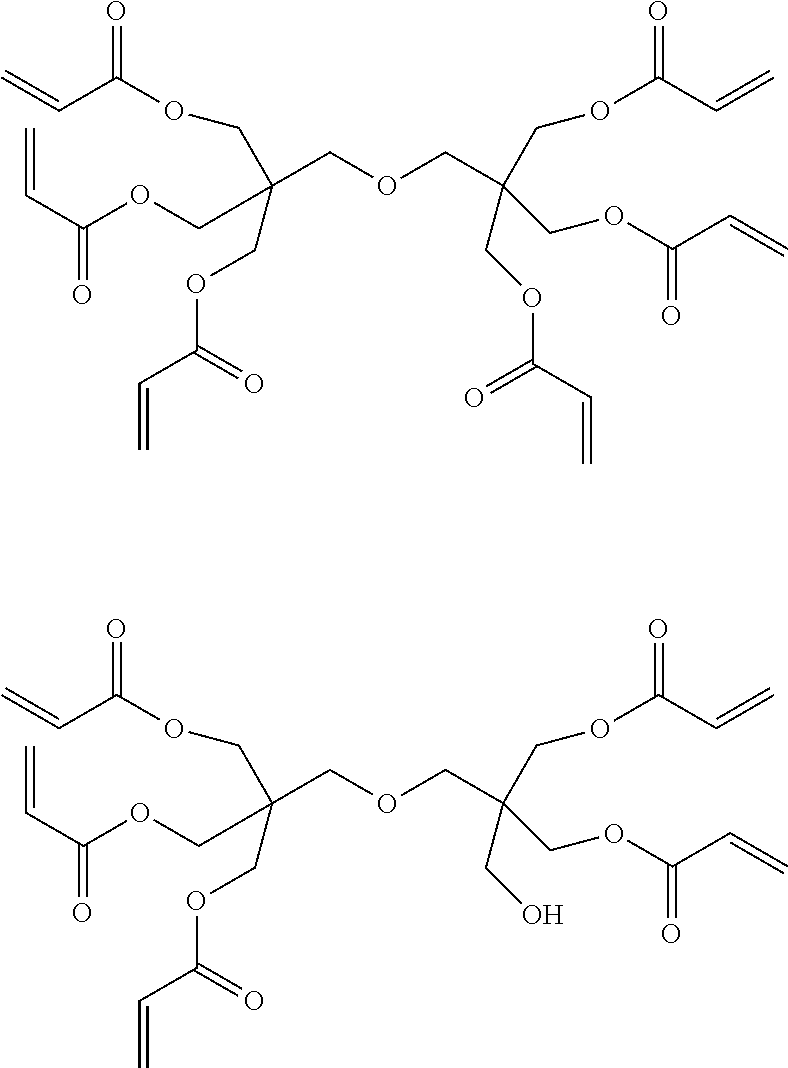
C(OCC(COC(C=C)=O)(COC(C=C)=O)COC(C=C)=O)C(COC(C=C)=O)(COC(C=C)=O)COC(C=C)=O.C(OCC(COC(C=C)=O)(CO)COC(C=C)=O)C(COC(C=C)=O)(COC(C=C)=O)COC(C=C)=O
